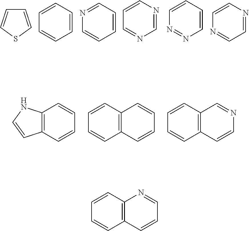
C1=CC=CC2=C1NC=C2.C1=CC2=C(C=C1)C=CC=C2.C1=CC2=C(C=C1)C=NC=C2.C1=CSC=C1.C1=CC=CC=C1.C1=CC=CC=N1.C1=NC=NC=C1.N1=NC=CC=C1.N1=CC=NC=C1.C1=CC2=C(C=C1)N=CC=C2
